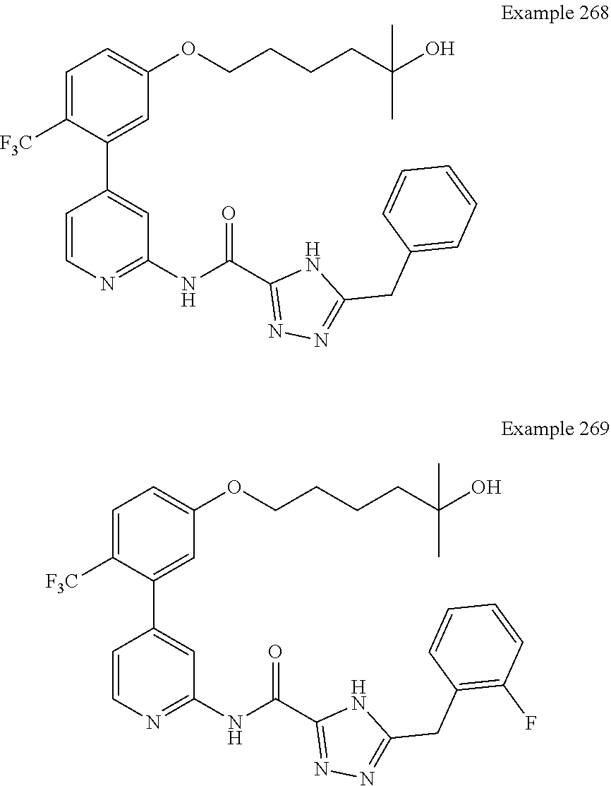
N1C(CC2=C(F)C=CC=C2)=NN=C1C(NC1=NC=CC(C2=CC(OCCCCC(C)(O)C)=CC=C2[F3C])=C1)=O.N1C(CC2=CC=CC=C2)=NN=C1C(NC1=NC=CC(C2=CC(OCCCCC(C)(O)C)=CC=C2[F3C])=C1)=O
